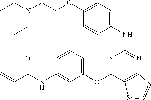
O(C1=CC=C(NC2=NC3=C(C(OC4=CC=CC(NC(C=C)=O)=C4)=N2)SC=C3)C=C1)CCN(CC)CC
